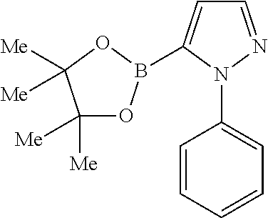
C1=CC=CC=C1N1N=CC=C1B1OC([Me])([Me])C([Me])([Me])O1
